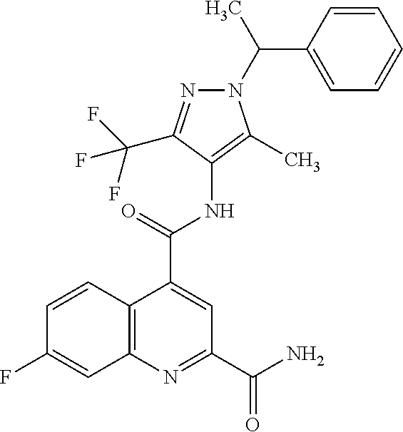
C12=C(N=C(C(=O)N)C=C1C(=O)NC1=C(C)N(C(C3=CC=CC=C3)C)N=C1C(F)(F)F)C=C(F)C=C2
